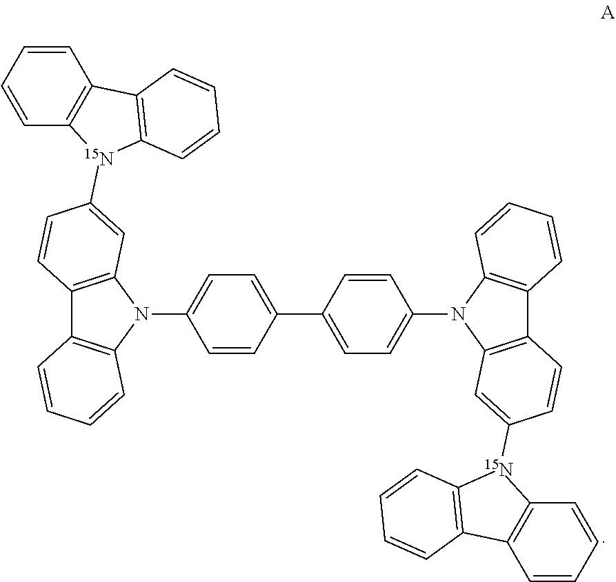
C12=C(N(C3=CC=C(C4=CC=C(N5C6=C(C7=C5C=CC=C7)C=CC([15N]5C7=C(C8=C5C=CC=C8)C=CC=C7)=C6)C=C4)C=C3)C3=C1C=CC=C3)C=C([15N]1C3=C(C4=C1C=CC=C4)C=CC=C3)C=C2
